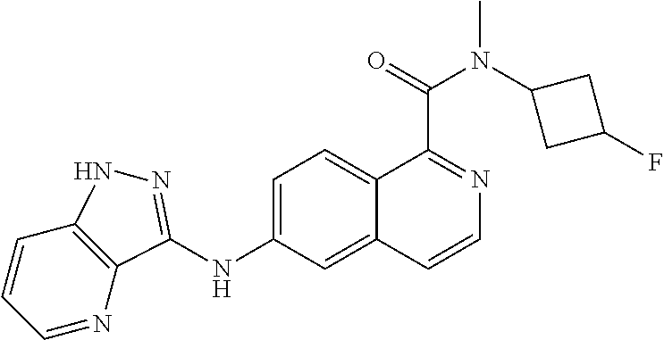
C1=CC=NC2=C1NN=C2NC1=CC=C2C(=C1)C=CN=C2C(=O)N(C1CC(F)C1)C
